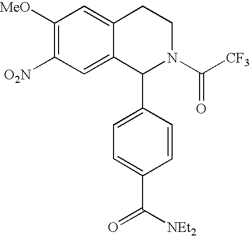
C1([MeO])=C([O2N])C=C2C(=C1)CCN(C([CF3])=O)C2C1=CC=C(C(=O)[NEt2])C=C1
